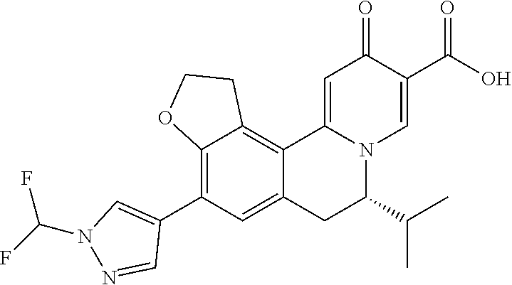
C12=C(C3=CN(C(F)F)N=C3)C=C3C(=C1CCO2)C1=CC(=O)C(C(=O)O)=CN1C(C(C)C)C3
